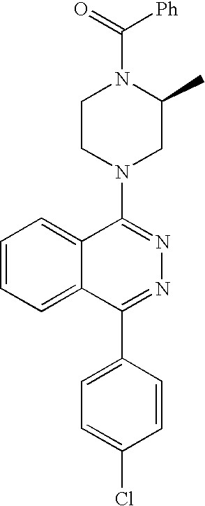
[Ph]C(=O)N1CCN(C2=NN=C(C3=CC=C(Cl)C=C3)C3=CC=CC=C23)CC1C
